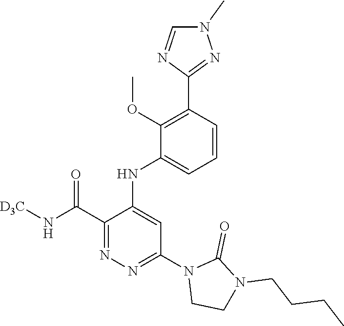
C1(C(N[D3C])=O)=NN=C(N2CCN(CCCC)C2=O)C=C1NC1=CC=CC(C2=NN(C)C=N2)=C1OC
